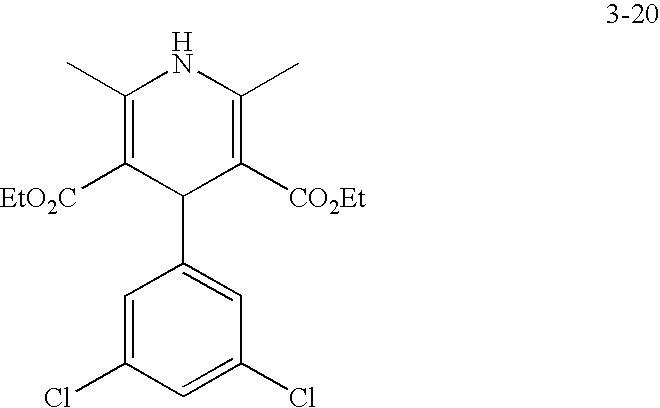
C1(C)=C([EtO2C])C(C2=CC(Cl)=CC(Cl)=C2)C([CO2Et])=C(C)N1
